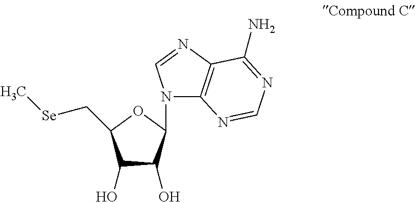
C1(O)C(O)C(N2C3=C(N=C2)C(N)=NC=N3)OC1C[Se]C
